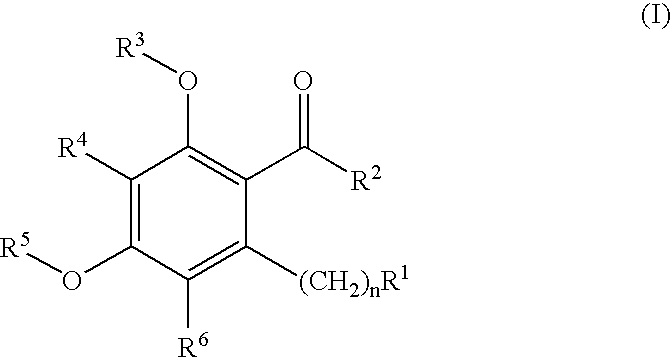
C1([R4])=C(O[R5])C([R6])=C([(CH2)nR1])C(C([R2])=O)=C1O[R3]
